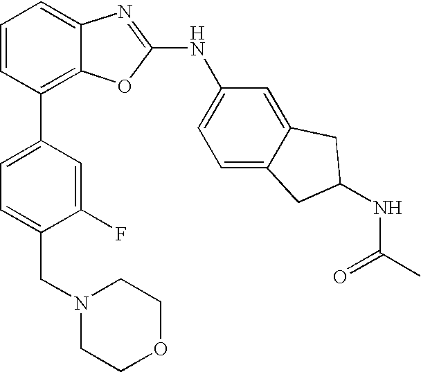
C1=CC(C2=CC=C(CN3CCOCC3)C(F)=C2)=C2C(=C1)N=C(NC1=CC=C3C(=C1)CC(NC(C)=O)C3)O2
